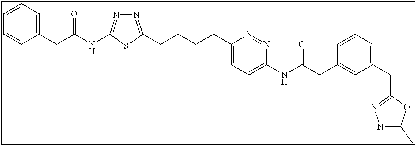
C1=CC=C(CC(NC2=NN=C(CCCCC3=CC=C(NC(CC4=CC(CC5=NN=C(C)O5)=CC=C4)=O)N=N3)S2)=O)C=C1
